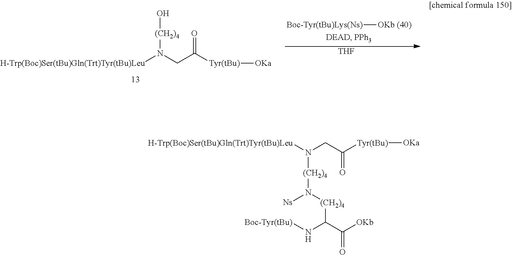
N(CC([Tyr(tBu)][OKa])=O)([H-Trp(Boc)Ser(tBu)Gln(Trt)Tyr(tBu)Leu])[(CH2)4]N([Ns])[(CH2)4]C(N[Boc-Tyr(tBu)])C([OKb])=O.[OKb (40)][Boc-Tyr(tBu)Lys(Ns)].[THF].[H-Trp(Boc)Ser(tBu)Gln(Trt)Tyr(tBu)Leu]N(CC([Tyr(tBu)][OKa])=O)[(CH2)4]O
